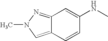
N1(C)C=C2C(=N1)C=C(NC)C=C2
